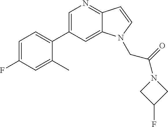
C1=C(F)C=C(C)C(C2=CN=C3C(=C2)N(CC(N2CC(F)C2)=O)C=C3)=C1
